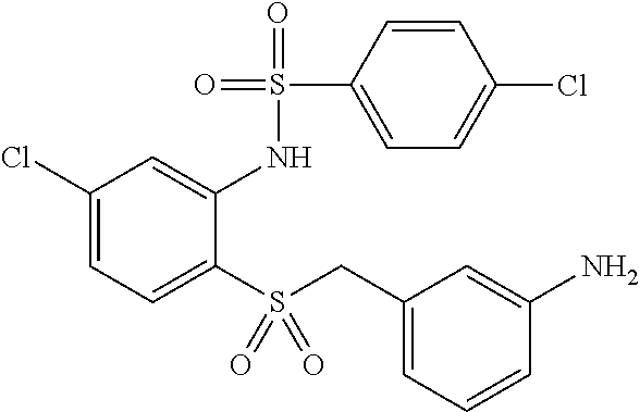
C1(Cl)=CC=C(S(CC2=CC=CC(N)=C2)(=O)=O)C(NS(C2=CC=C(Cl)C=C2)(=O)=O)=C1
